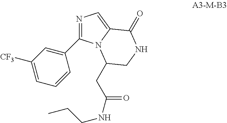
N1=C(C2=CC([CF3])=CC=C2)N2C(=C1)C(=O)NCC2CC(=O)NCCC
